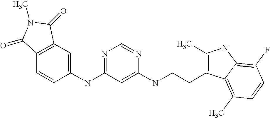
C1(NC2=NC=NC(NCCC3=C(C)NC4=C(F)C=CC(C)=C34)=C2)=CC2=C(C=C1)C(=O)N(C)C2=O
